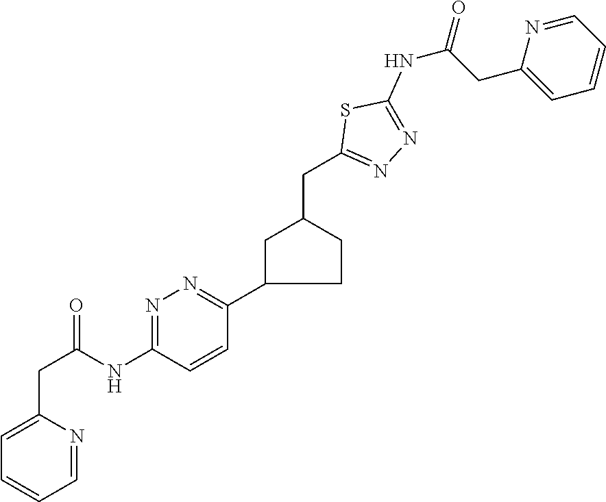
C1=C(CC(NC2=NN=C(C3CCC(CC4=NN=C(NC(CC5=CC=CC=N5)=O)S4)C3)C=C2)=O)N=CC=C1
